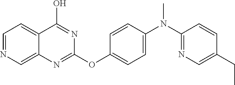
C1=NC=C2C(=C1)C(O)=NC(OC1=CC=C(N(C3=NC=C(CC)C=C3)C)C=C1)=N2
